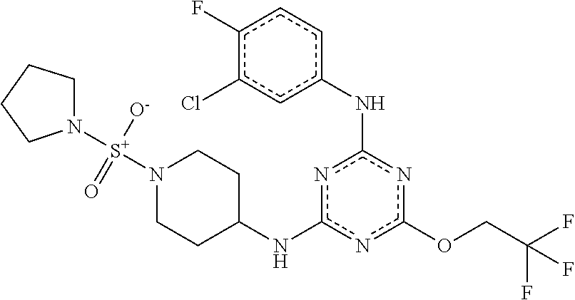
n1c(NC2CCN([S+]([O-])(=O)N3CCCC3)CC2)nc(Nc2cc(Cl)c(F)cc2)nc1OCC(F)(F)F
